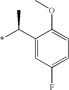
C1(C(*)C)=CC(F)=CC=C1OC
